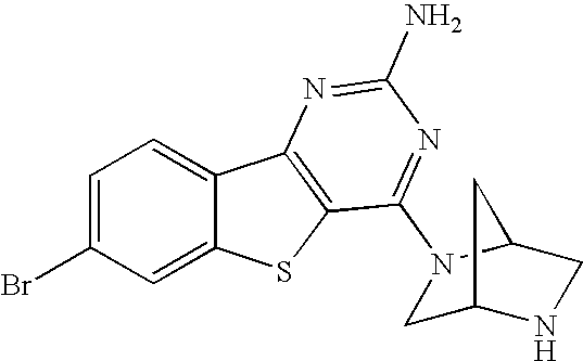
C1=C(Br)C=C2C(=C1)C1=C(S2)C(N2CC3NCC2C3)=NC(N)=N1
